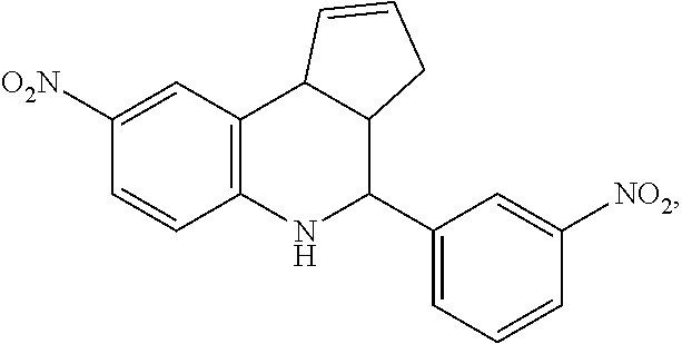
C1([O2N])=CC2=C(C=C1)NC(C1=CC=CC([NO2])=C1)C1C2C=CC1
